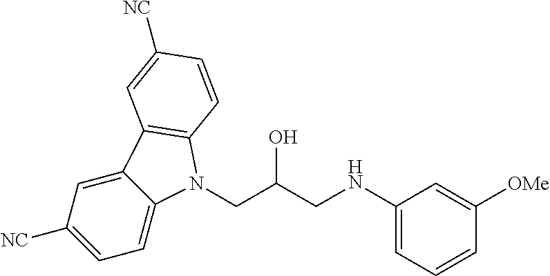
C1=C([NC])C=C2C(=C1)N(CC(CNC1=CC=CC([OMe])=C1)O)C1=C2C=C([NC])C=C1
